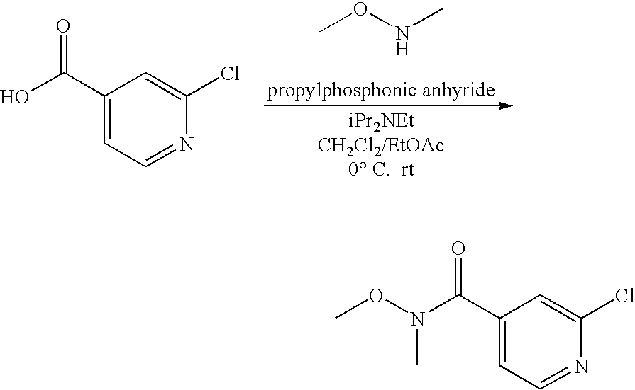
CONC.OC(C1=CC=NC(Cl)=C1)=O.CON(C(C1=CC=NC(Cl)=C1)=O)C
